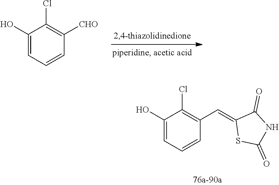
C1(O)=CC=CC(C=C2SC(=O)NC2=O)=C1Cl.C1(O)=CC=CC([CHO])=C1Cl
